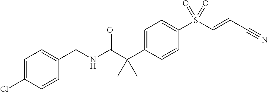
C1=C(C(C(NCC2=CC=C(Cl)C=C2)=O)(C)C)C=CC(S(C=CC#N)(=O)=O)=C1
